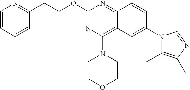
C1(OCCC2=NC=CC=C2)=NC(N2CCOCC2)=C2C(=N1)C=CC(N1C(C)=C(C)N=C1)=C2
